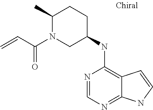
C(C(N1C(C)CCC(NC2=C3C(=NC=N2)NC=C3)C1)=O)=C
